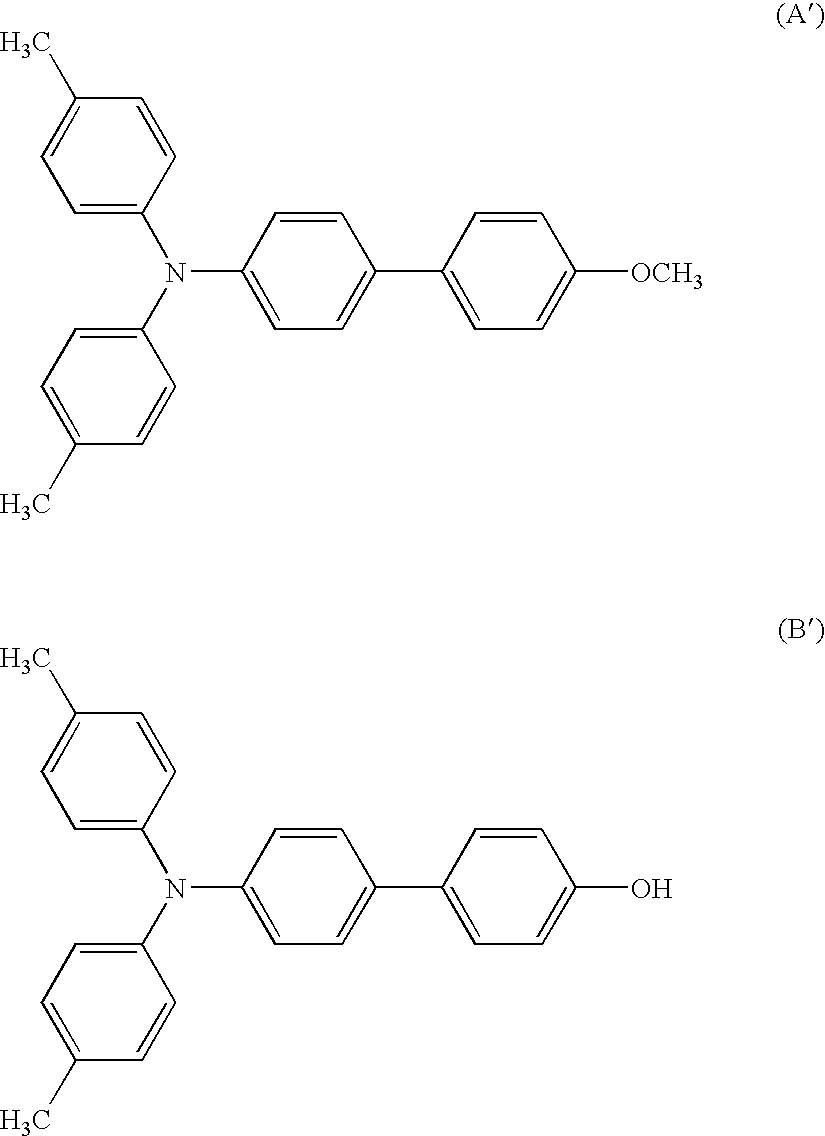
C1=C(N(C2=CC=C(C)C=C2)C2=CC=C(C3=CC=C([OCH3])C=C3)C=C2)C=CC(C)=C1.C1=C(N(C2=CC=C(C)C=C2)C2=CC=C(C3=CC=C(O)C=C3)C=C2)C=CC(C)=C1
